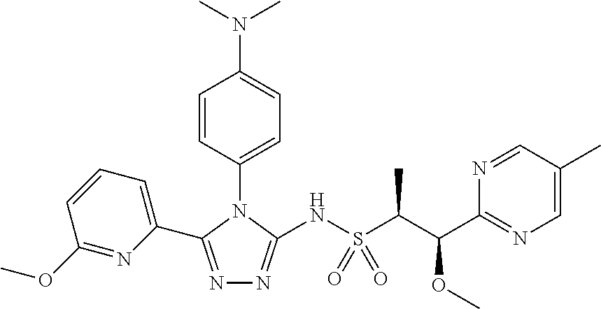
N1=C(C2=CC=CC(OC)=N2)N(C2=CC=C(N(C)C)C=C2)C(NS(C(C(C2=NC=C(C)C=N2)OC)C)(=O)=O)=N1
